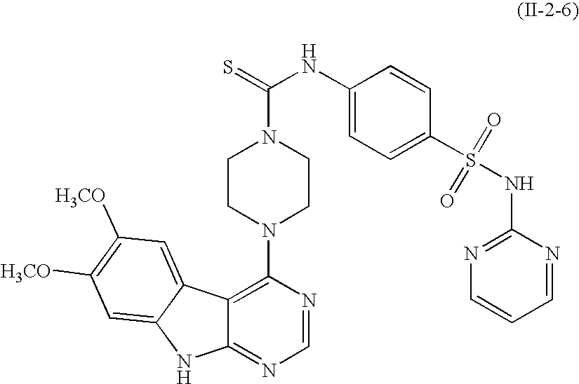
C1=NC(N2CCN(C(=S)NC3=CC=C(S(=O)(=O)NC4=NC=CC=N4)C=C3)CC2)=C2C(=N1)NC1=CC([H3CO])=C([H3CO])C=C21
